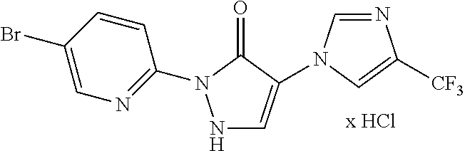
N1=CN(C2=CNN(C3=NC=C(Br)C=C3)C2=O)C=C1[CF3]
